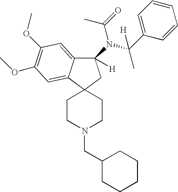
C1CN(CC2CCCCC2)CCC12C1=CC(OC)=C(OC)C=C1C(N(C(C1=CC=CC=C1)(C)[H])C(=O)C)([H])C2
